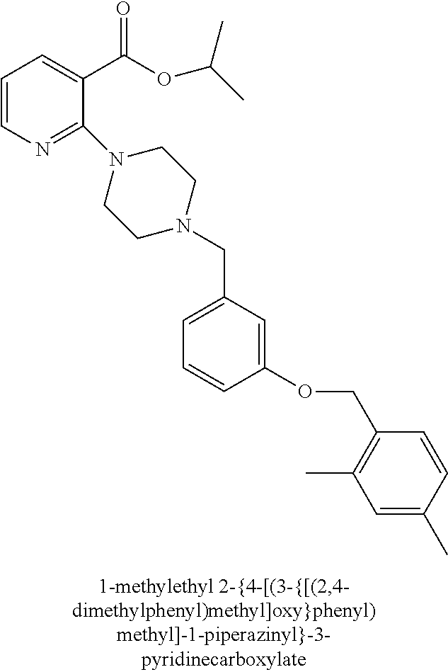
C1=CN=C(N2CCN(CC3=CC=CC(OCC4=C(C)C=C(C)C=C4)=C3)CC2)C(C(OC(C)C)=O)=C1
